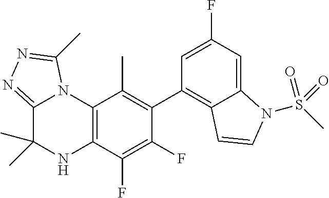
C1(C2=C3C(=CC(F)=C2)N(S(C)(=O)=O)C=C3)=C(C)C2=C(C(F)=C1F)NC(C)(C)C1=NN=C(C)N21
